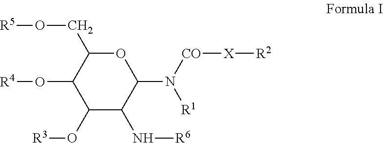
C1(N([CO][X][R2])[R1])OC(CO[R5])C(O[R4])C(O[R3])C1N[R6]
